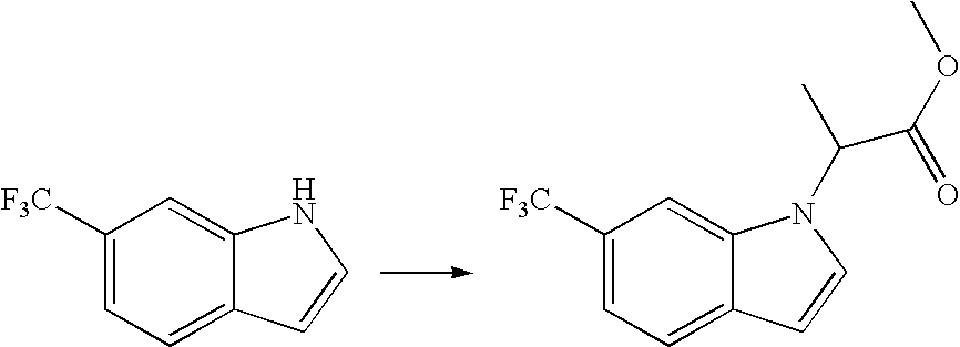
C1([F3C])=CC=C2C(=C1)NC=C2.C1([F3C])=CC=C2C(=C1)N(C(C)C(OC)=O)C=C2
